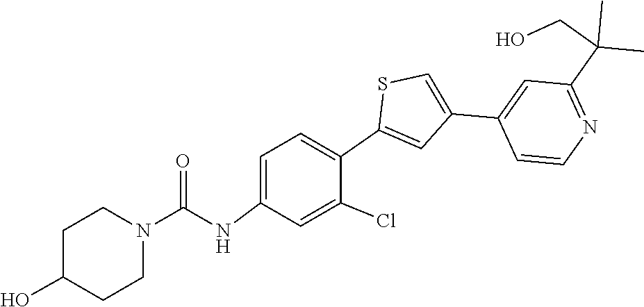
C1C(O)CCN(C(NC2=CC=C(C3=CC(C4=CC(C(CO)(C)C)=NC=C4)=CS3)C(Cl)=C2)=O)C1
